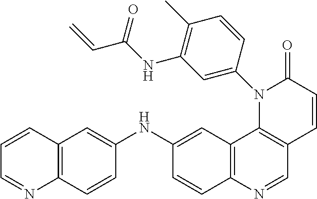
C12=C(N=CC3=C1N(C1=CC(NC(C=C)=O)=C(C)C=C1)C(=O)C=C3)C=CC(NC1=CC3=C(C=C1)N=CC=C3)=C2
